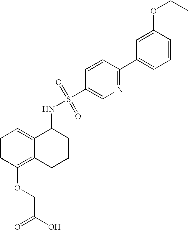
C1(NS(=O)(=O)C2=CN=C(C3=CC=CC(OCC)=C3)C=C2)C2=CC=CC(OCC(=O)O)=C2CCC1
